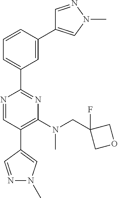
N1=CC(C2=CN(C)N=C2)=C(N(CC2(F)COC2)C)N=C1C1=CC=CC(C2=CN(C)N=C2)=C1
